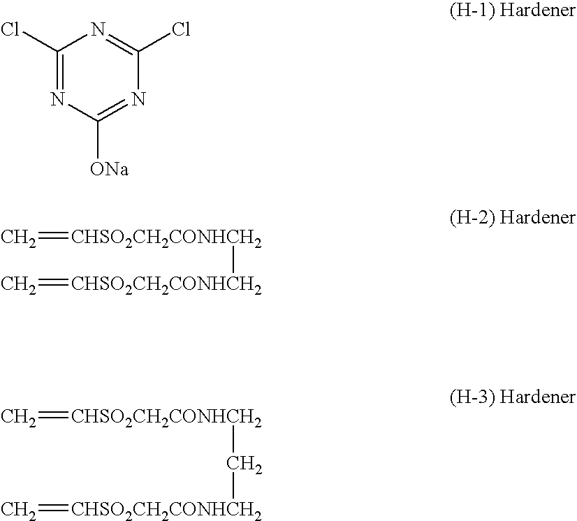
C1(Cl)=NC([ONa])=NC(Cl)=N1.C=[CHSO2CH2CONHCH2][CHSO2CH2CONHCH2]=C.C=[CHSO2CH2CONHCH2]C[CHSO2CH2CONHCH2]=C
